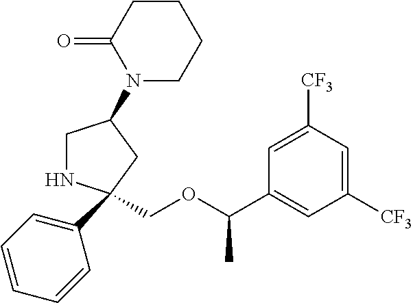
C1NC(C2=CC=CC=C2)(COC(C2=CC([CF3])=CC([CF3])=C2)C)CC1N1CCCCC1=O
